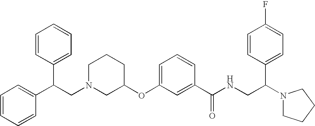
C1CCC(OC2=CC=CC(C(NCC(N3CCCC3)C3=CC=C(F)C=C3)=O)=C2)CN1CC(C1=CC=CC=C1)C1=CC=CC=C1
